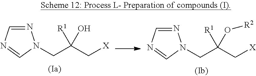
N1=CN=CN1CC(C[X])([R1])O[R2].N1=CN=CN1CC(C[X])([R1])O
